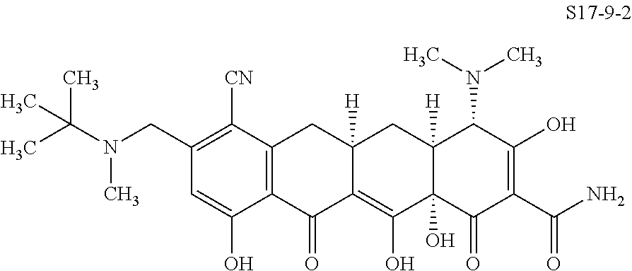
C(N(C)C(C)(C)C)C1=C([CN])C2=C(C(O)=C1)C(=O)C1=C(O)C3(O)C([H])(CC1([H])C2)C(N(C)C)C(O)=C(C(N)=O)C3=O
